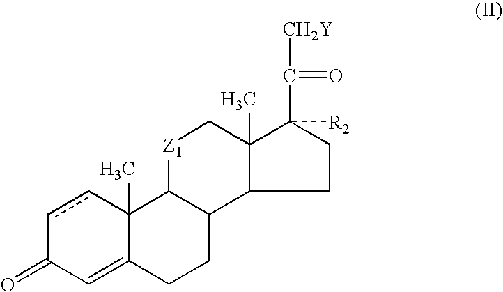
c1cC2(C)C(=CC1=O)CCC1C2[Z1]CC2(C)C1CCC2(C(=O)[CH2Y])[R2]
